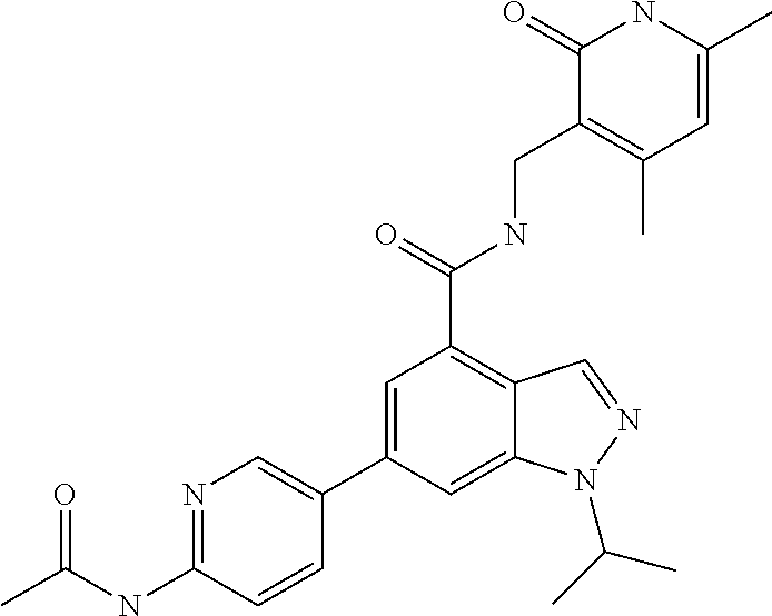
C1(C2=CN=C(NC(C)=O)C=C2)=CC(C(NCC2=C(C)C=C(C)NC2=O)=O)=C2C(=C1)N(C(C)C)N=C2
